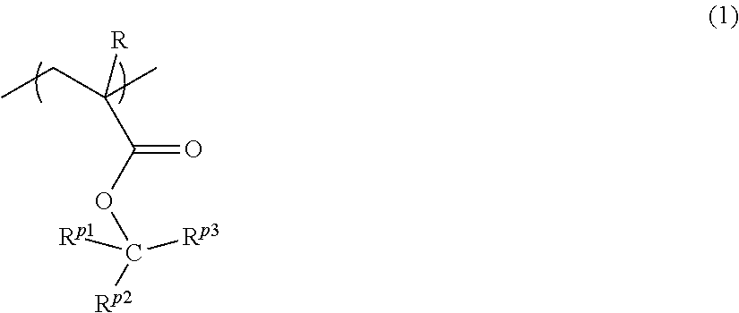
CCC(C)([R])C(OC([Rp2])([Rp1])[Rp3])=O
